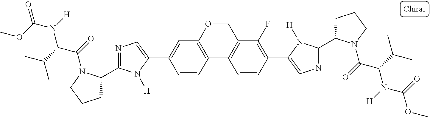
C12=C(OCC3=C1C=CC(C1=CN=C(C4CCCN4C(=O)C(C(C)C)N([H])C(=O)OC)N1[H])=C3F)C=C(C1=CN=C(C3CCCN3C(=O)C(C(C)C)N([H])C(OC)=O)N1[H])C=C2
